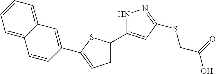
C1=C(C2=CC(SCC(O)=O)=NN2)SC(C2=CC3=CC=CC=C3C=C2)=C1
